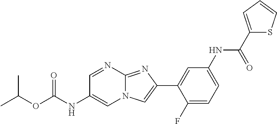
C1=NC2=NC(C3=CC(NC(C4=CC=CS4)=O)=CC=C3F)=CN2C=C1NC(OC(C)C)=O
